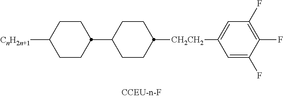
[CnH2n+1]C1CCC(C2CCC([CH2CH2]C3=CC(F)=C(F)C(F)=C3)CC2)CC1
